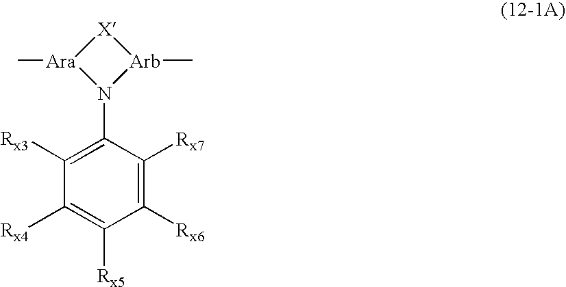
[X]1[Ara](C)N(C2=C([Rx3])C([Rx4])=C([Rx5])C([Rx6])=C2[Rx7])[Arb]1C
